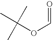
O(C=O)C(C)(C)C
